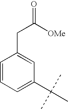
C1=CC=C(C(C)(C)C)C=C1CC(=O)[OMe]
